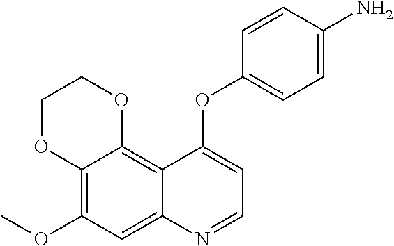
C12=C(OC)C=C3C(=C1OCCO2)C(OC1=CC=C(N)C=C1)=CC=N3
